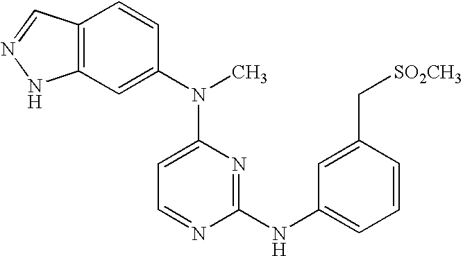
C12=C(C=C(N(C3=CC=NC(NC4=CC=CC(C[SO2CH3])=C4)=N3)C)C=C1)NN=C2
